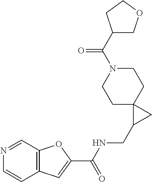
C1C2(CCN(C(C3COCC3)=O)C1)C(CNC(C1=CC3=C(O1)C=NC=C3)=O)C2
